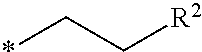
[R2]CC*
